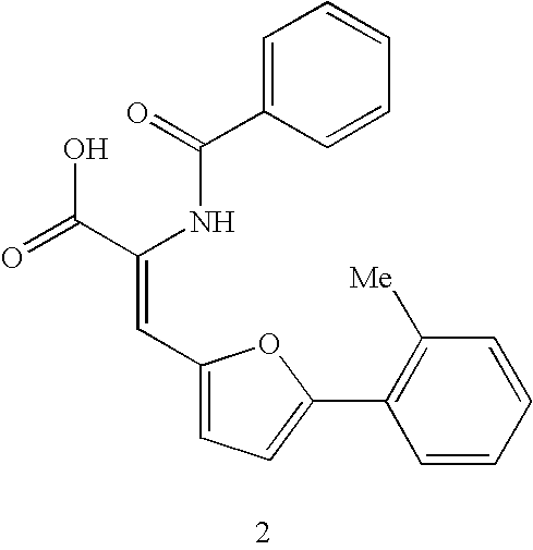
C1=C(C(=O)NC(C(=O)O)=CC2=CC=C(C3=C([Me])C=CC=C3)O2)C=CC=C1
